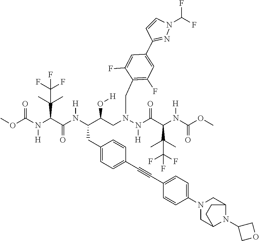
COC(N(C(C(N(C(C(CN(N(C(C(N(C(OC)=O)[H])C(C)(C)C(F)(F)F)=O)[H])CC1=C(F)C=C(C2=NN(C(F)F)C=C2)C=C1F)O[H])CC1=CC=C(C#CC2=CC=C(N3CC4N(C5COC5)C(C3)CC4)C=C2)C=C1)[H])=O)C(C)(C)C(F)(F)F)[H])=O
